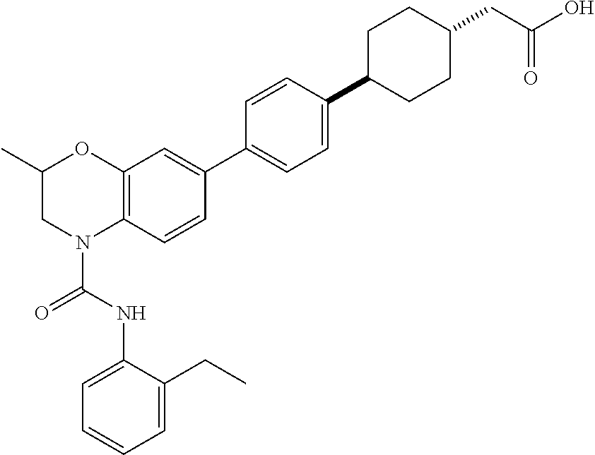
C1=C(NC(=O)N2C3=C(OC(C)C2)C=C(C2=CC=C(C4CCC(CC(O)=O)CC4)C=C2)C=C3)C(CC)=CC=C1
